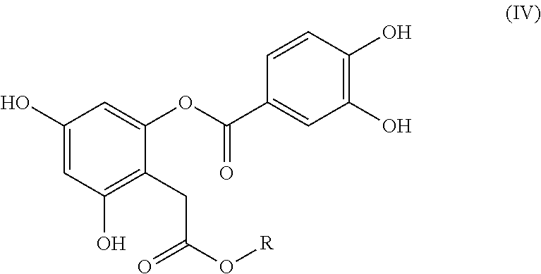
C1(O)=CC(O)=C(CC(O[R])=O)C(OC(C2=CC(O)=C(O)C=C2)=O)=C1
